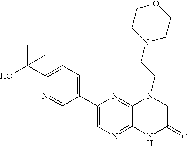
C1(C2=CN=C3C(=N2)N(CCN2CCOCC2)CC(=O)N3)=CC=C(C(O)(C)C)N=C1
